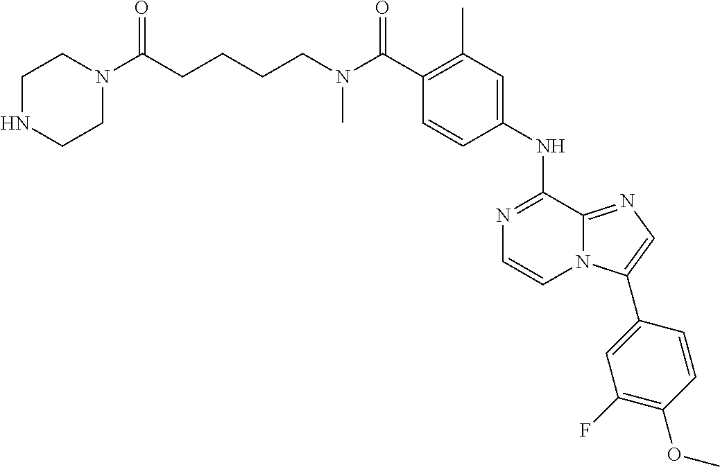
C1(C(N(CCCCC(N2CCNCC2)=O)C)=O)=C(C)C=C(NC2=NC=CN3C2=NC=C3C2=CC(F)=C(OC)C=C2)C=C1
